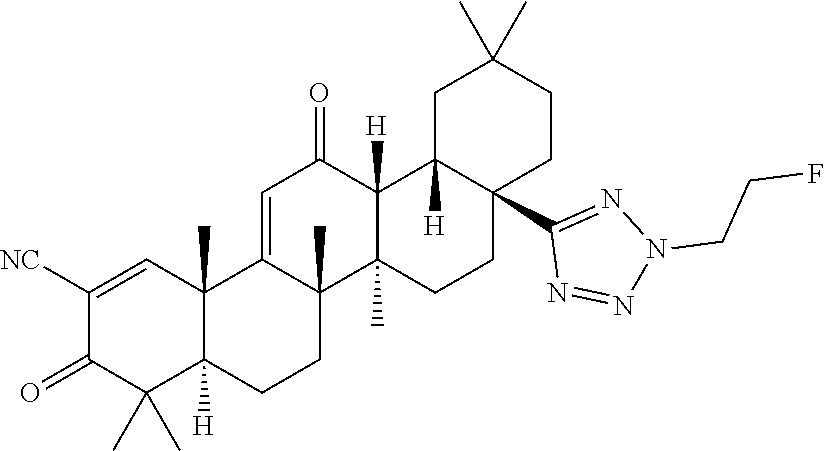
C1([NC])=CC2(C)C([H])(C(C)(C)C1=O)CCC1(C)C2=CC(=O)C2([H])C1(C)CCC1(C3=NN(CCF)N=N3)C2([H])CC(C)(C)CC1
